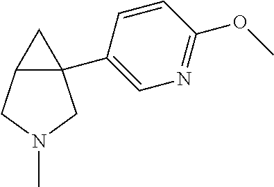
C1(C23C(CN(C)C2)C3)=CN=C(OC)C=C1
